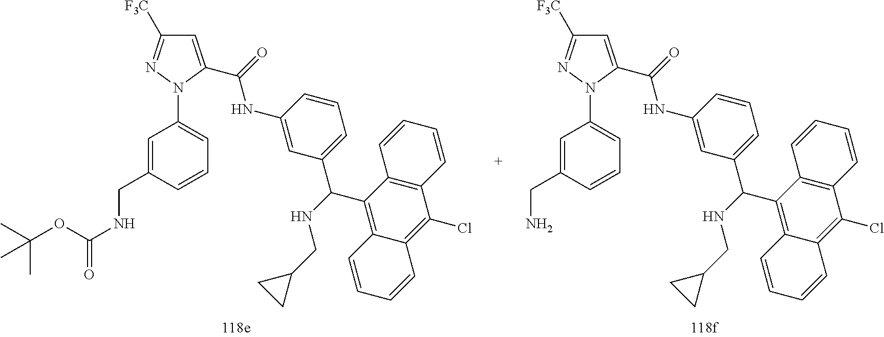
C1=C(CN)C=CC=C1N1C(C(=O)NC2=CC(C(NCC3CC3)C3=C4C(=C(Cl)C5=C3C=CC=C5)C=CC=C4)=CC=C2)=CC([F3C])=N1.C1=C(CNC(=O)OC(C)(C)C)C=CC=C1N1C(C(=O)NC2=CC(C(NCC3CC3)C3=C4C(=C(Cl)C5=C3C=CC=C5)C=CC=C4)=CC=C2)=CC([F3C])=N1
